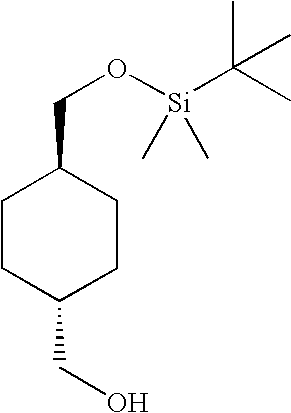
C1CC(CO)CCC1CO[Si](C(C)(C)C)(C)C
